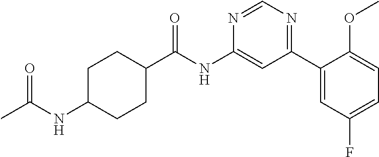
C1C(NC(C)=O)CCC(C(NC2=CC(C3=CC(F)=CC=C3OC)=NC=N2)=O)C1
